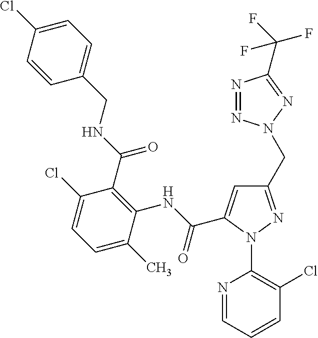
C1=CC(Cl)=CC=C1CNC(C1=C(NC(=O)C2=CC(CN3N=NC(C(F)(F)F)=N3)=NN2C2=C(Cl)C=CC=N2)C(C)=CC=C1Cl)=O
